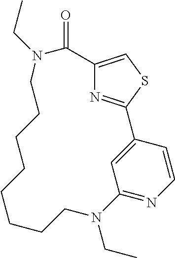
C12=CSC(=N1)C1=CC(=NC=C1)N(CC)CCCCCCCCN(CC)C2=O
